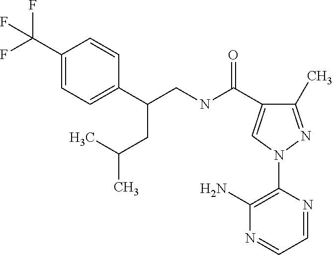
C1(C)=NN(C2=C(N)N=CC=N2)C=C1C(NCC(C1=CC=C(C(F)(F)F)C=C1)CC(C)C)=O
